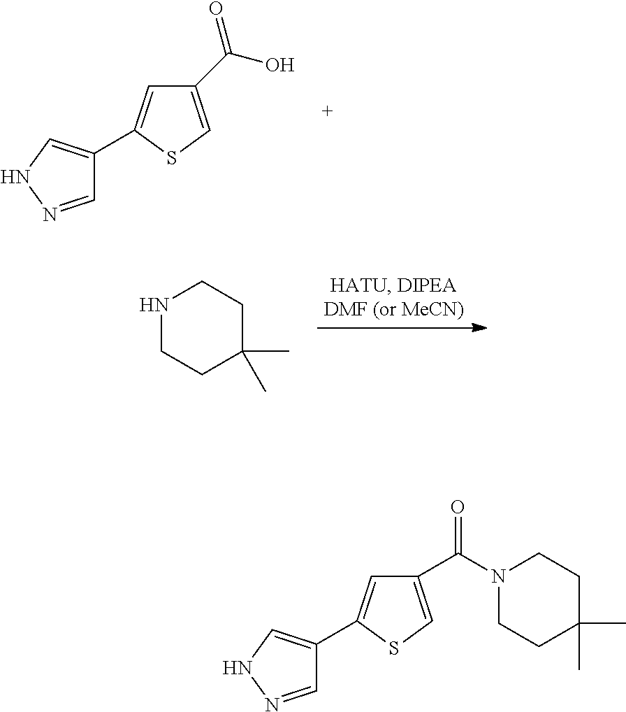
C1=C(C2=CNN=C2)SC=C1C(O)=O.N1CCC(C)(C)CC1.C1=C(C2=CNN=C2)SC=C1C(N1CCC(C)(C)CC1)=O
